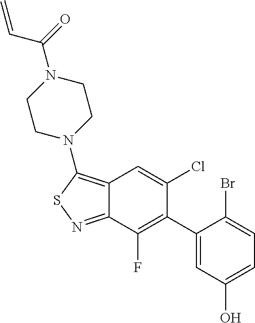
C12=C(N3CCN(C(C=C)=O)CC3)SN=C1C(F)=C(C1=CC(O)=CC=C1Br)C(Cl)=C2
